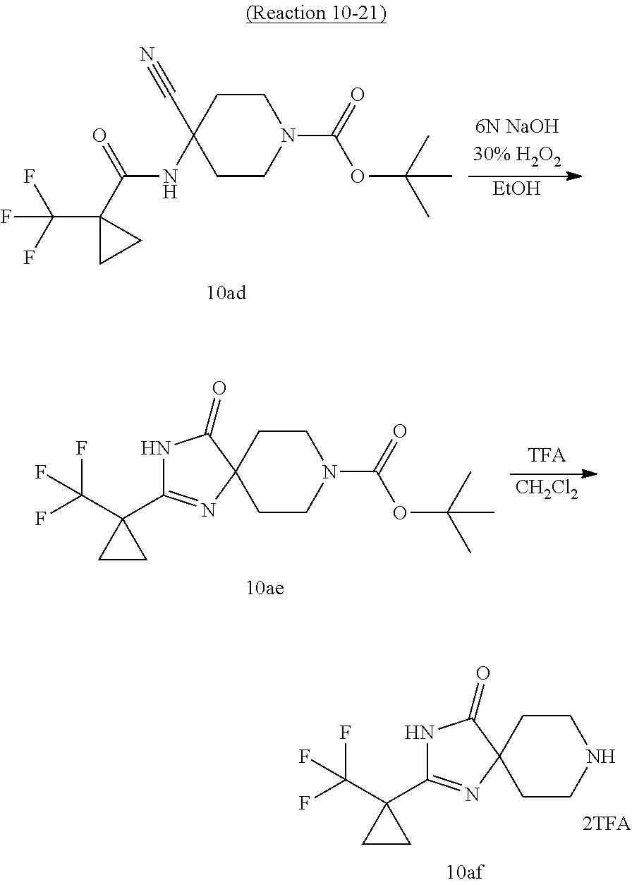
C1CC2(CCN1)C(=O)NC(C1(C(F)(F)F)CC1)=N2.C1CC(C#N)(NC(C2(C(F)(F)F)CC2)=O)CCN1C(=O)OC(C)(C)C.[EtOH].C1CC2(CCN1C(=O)OC(C)(C)C)C(=O)NC(C1(C(F)(F)F)CC1)=N2.[CH2Cl2]
